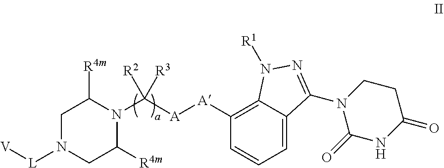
C12=C([A][A]C(N3C([R4m])CN([L][V])CC3[R4m])([R3])[R2])C=CC=C1C(N1C(=O)NC(=O)CC1)=NN2[R1]
